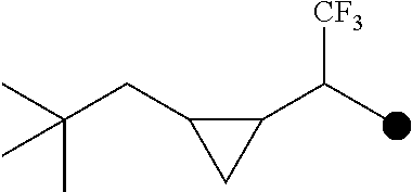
C1(C(C)[CF3])C(CC(C)(C)C)C1
